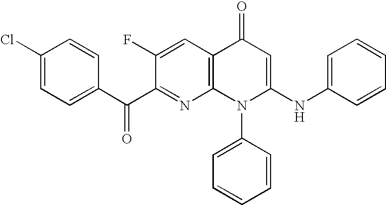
C1(C(C2=CC=C(Cl)C=C2)=O)=NC2=C(C=C1F)C(=O)C=C(NC1=CC=CC=C1)N2C1=CC=CC=C1
